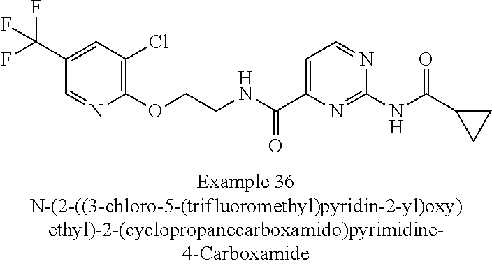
C1(C(F)(F)F)=CC(Cl)=C(OCCNC(C2=CC=NC(NC(=O)C3CC3)=N2)=O)N=C1
